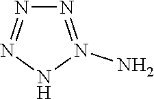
N1=N(N)NN=N1
